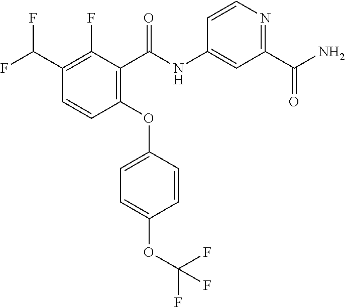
C1(OC2=CC=C(OC(F)(F)F)C=C2)=C(C(NC2=CC(C(N)=O)=NC=C2)=O)C(F)=C(C(F)F)C=C1
